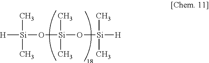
[H][Si](C)(C)O[Si](O[Si](C)(C)[H])(C)C
